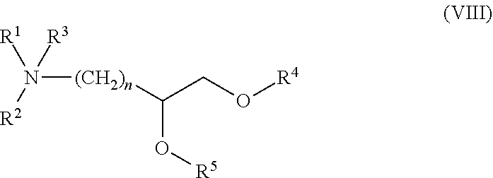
N([(CH2)n]C(CO[R4])O[R5])([R2])([R1])[R3]
